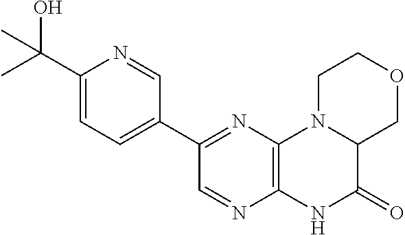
C1(C(C)(O)C)=CC=C(C2=NC3=C(N=C2)NC(=O)C2N3CCOC2)C=N1
